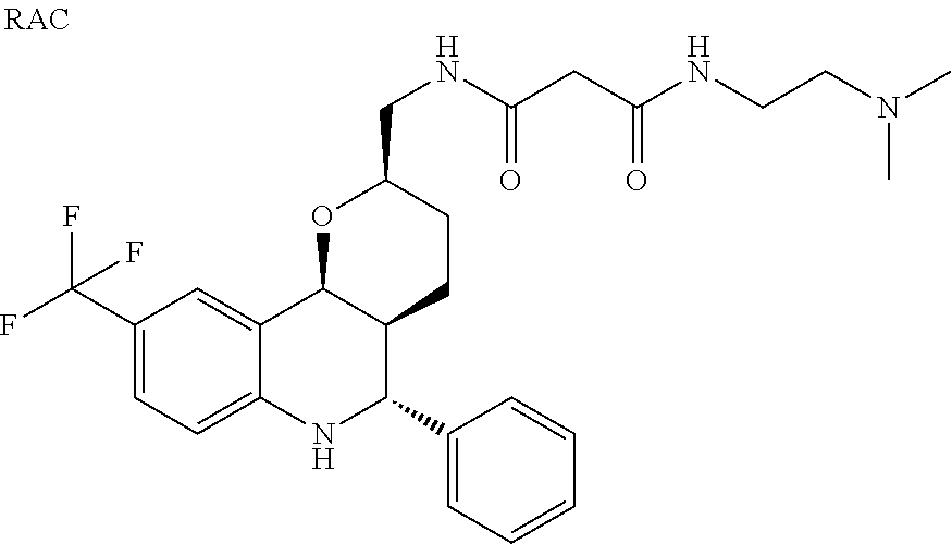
C12=CC=C(C(F)(F)F)C=C1C1C(C(C3=CC=CC=C3)N2)CCC(CNC(CC(NCCN(C)C)=O)=O)O1
